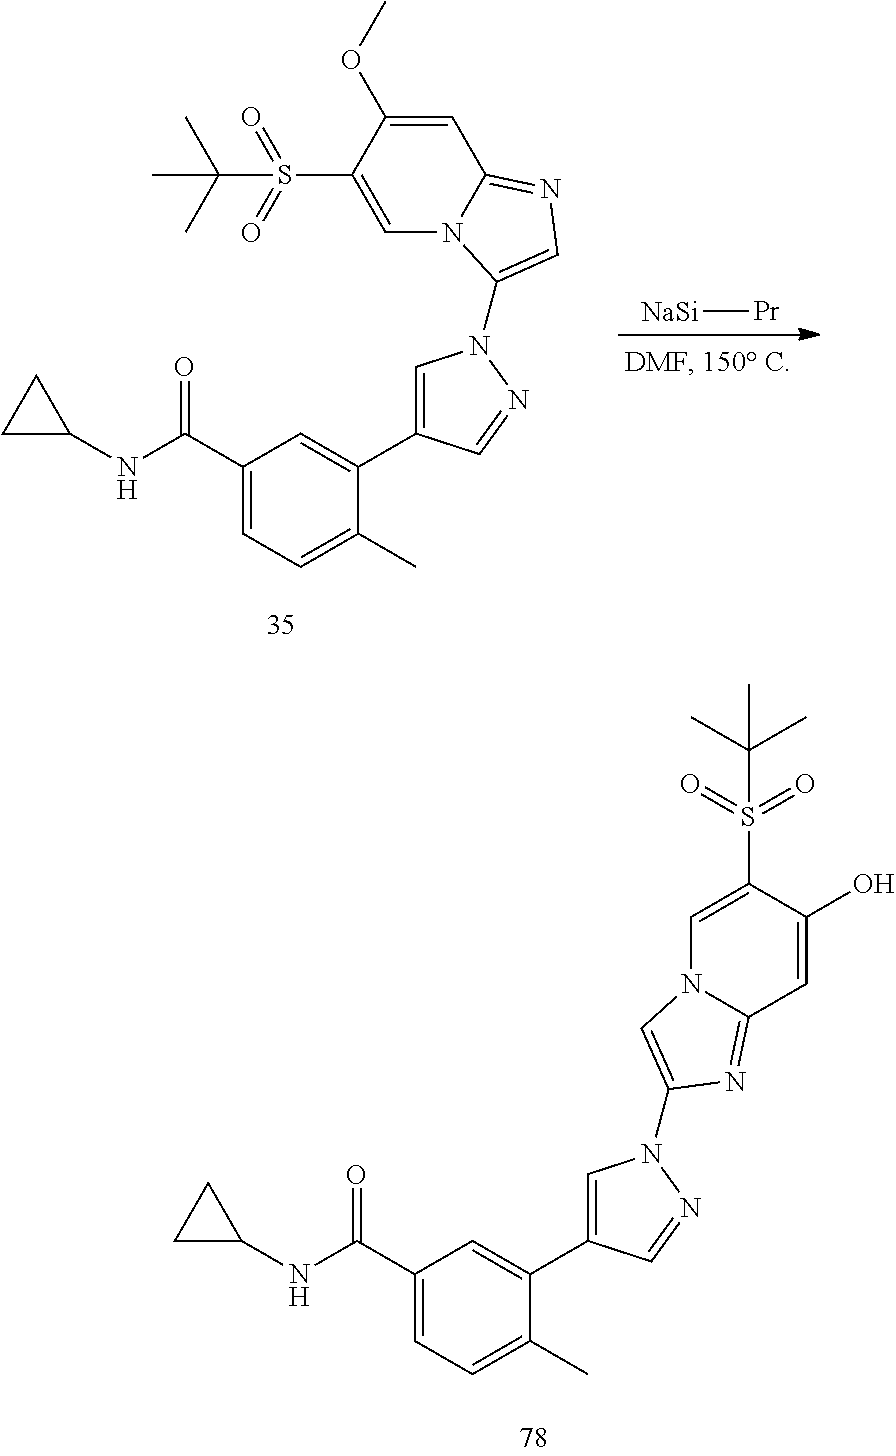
C1=C(OC)C(S(=O)(=O)C(C)(C)C)=CN2C1=NC=C2N1C=C(C2=CC(C(NC3CC3)=O)=CC=C2C)C=N1.[NaSi][Pr].C1=C(C2=CC(C(NC3CC3)=O)=CC=C2C)C=NN1C1=CN2C=C(S(C(C)(C)C)(=O)=O)C(O)=CC2=N1
